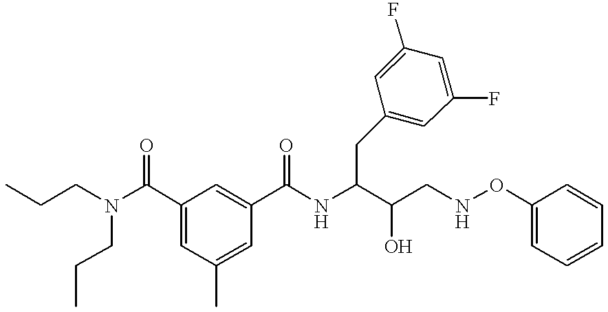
CCCN(CCC)C(C1=CC(C)=CC(C(NC(C(CNOC2=CC=CC=C2)O)CC2=CC(F)=CC(F)=C2)=O)=C1)=O
